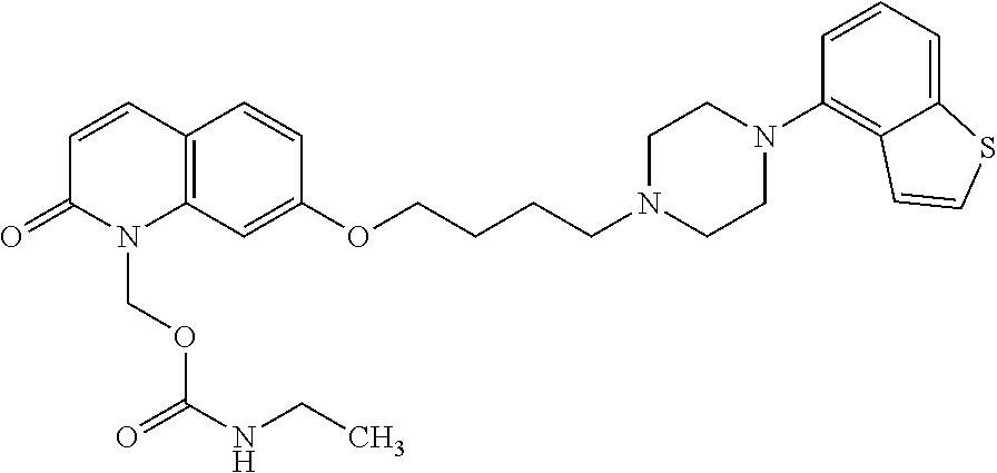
C1=CC2=C(N(COC(NCC)=O)C1=O)C=C(OCCCCN1CCN(C3=C4C(=CC=C3)SC=C4)CC1)C=C2
